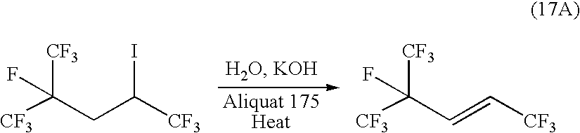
FC(CC(I)[CF3])([CF3])[CF3].FC(C=C[CF3])([CF3])[CF3]
